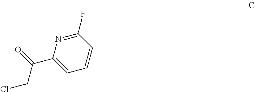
C1(F)=NC(C(CCl)=O)=CC=C1
